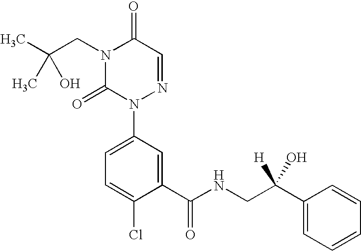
C1(C(=O)NCC(C2=CC=CC=C2)(O)[H])=CC(N2N=CC(=O)N(CC(C)(C)O)C2=O)=CC=C1Cl
